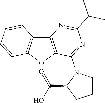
C12=C(OC3=C1C=CC=C3)C(N1C(C(O)=O)CCC1)=NC(C(C)C)=N2
